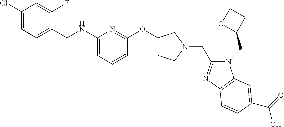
C1(Cl)=CC=C(CNC2=CC=CC(OC3CCN(CC4=NC5=C(N4CC4CCO4)C=C(C(=O)O)C=C5)C3)=N2)C(F)=C1
